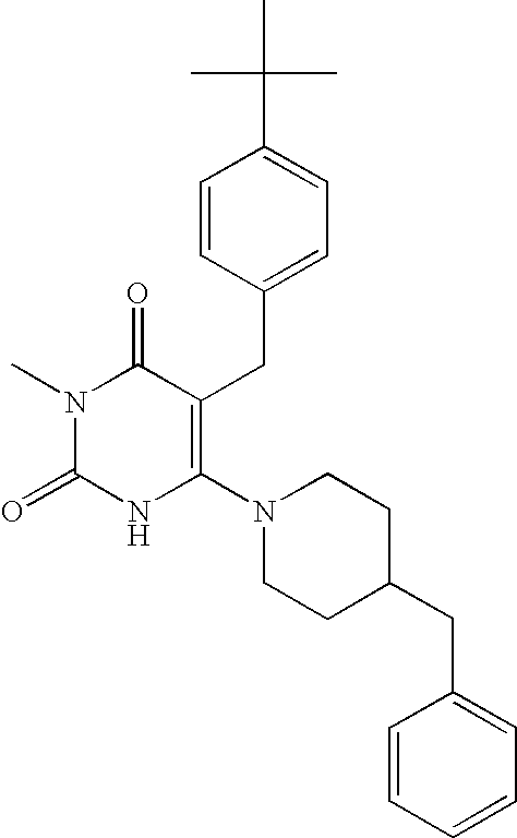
N1(C)C(=O)NC(N2CCC(CC3=CC=CC=C3)CC2)=C(CC2=CC=C(C(C)(C)C)C=C2)C1=O
